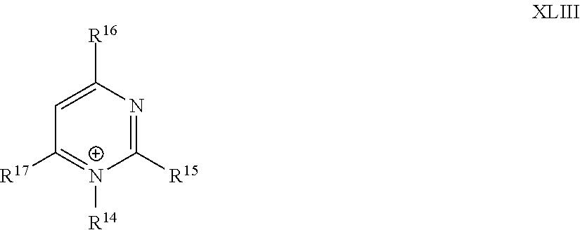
C1([R17])=[N+]([R14])C([R15])=NC([R16])=C1
